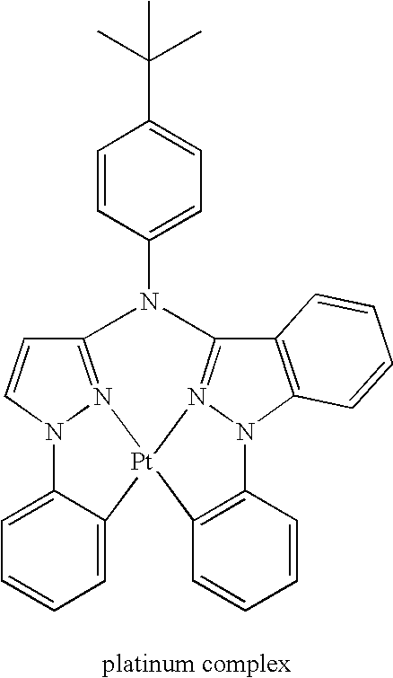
C1=CC(N2C3=N4N(C5=C3C=CC=C5)C3=C(C=CC=C3)[Pt]43N4=C2C=CN4C2=CC=CC=C23)=CC=C1C(C)(C)C
